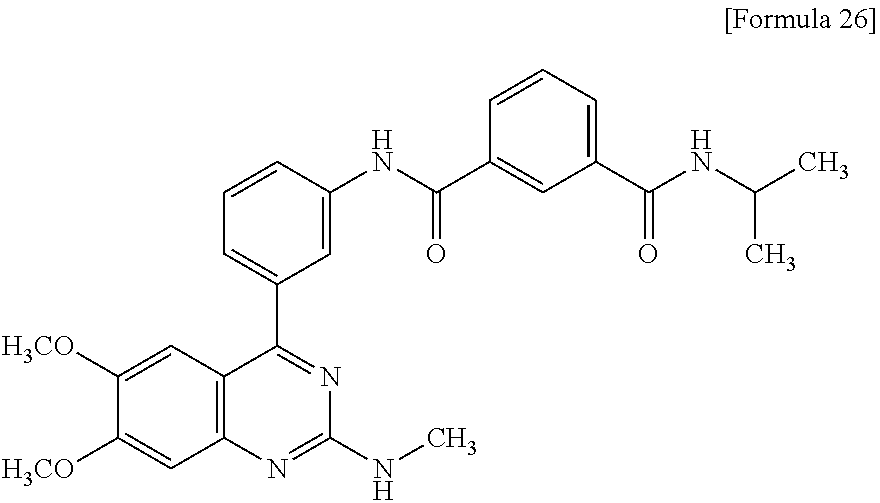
C1([H3CO])=CC2=C(C=C1[H3CO])N=C(NC)N=C2C1=CC=CC(NC(C2=CC(C(=O)NC(C)C)=CC=C2)=O)=C1
